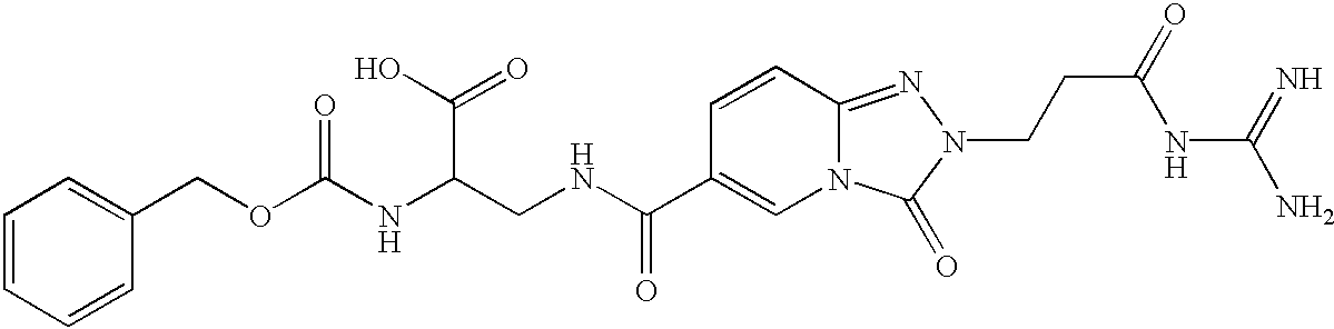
C1=CC2=NN(CCC(NC(N)=N)=O)C(=O)N2C=C1C(NCC(NC(OCC1=CC=CC=C1)=O)C(O)=O)=O
